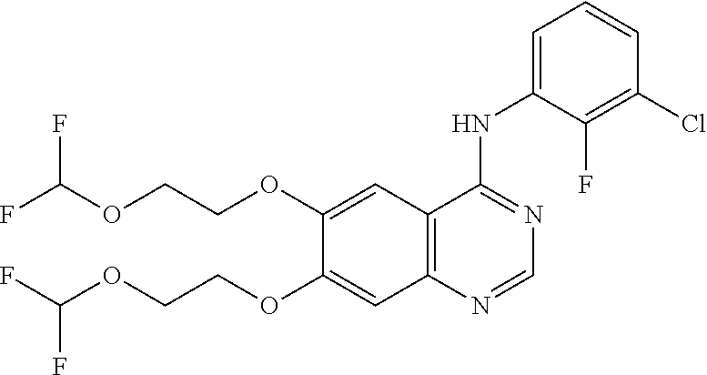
FC(OCCOC1=CC2=C(C=C1OCCOC(F)F)N=CN=C2NC1=CC=CC(Cl)=C1F)F
